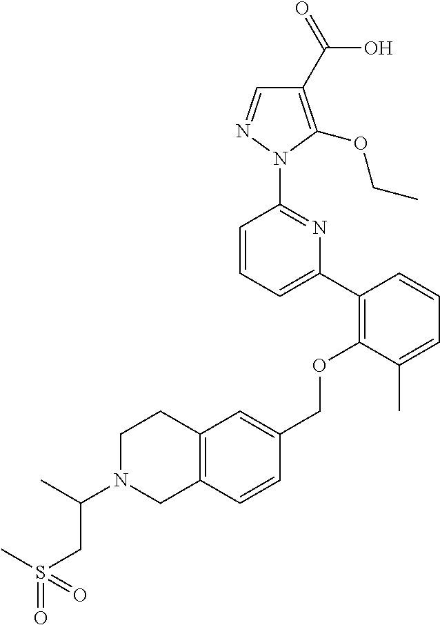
C1(C2=C(OCC3=CC4=C(C=C3)CN(C(C)CS(=O)(C)=O)CC4)C(C)=CC=C2)=CC=CC(N2N=CC(C(=O)O)=C2OCC)=N1
